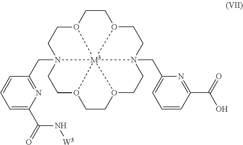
C1O2CCN3(CC4=NC(C(=O)N[W3])=CC=C4)CCO4CCO5CCN6(CC7=CC=CC(C(O)=O)=N7)CCO(C1)[M3]26534
